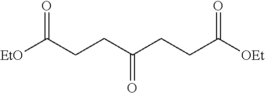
[EtO]C(CCC(CCC([OEt])=O)=O)=O
